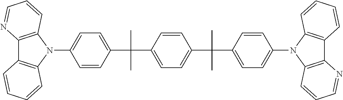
C12=C(N(C3=CC=C(C(C)(C)C4=CC=C(C(C)(C)C5=CC=C(N6C7=C(C8=C6C=CC=N8)C=CC=C7)C=C5)C=C4)C=C3)C3=C1C=CC=C3)C=CC=N2
